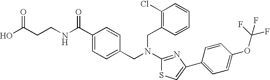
C(CCNC(C1=CC=C(CN(CC2=C(Cl)C=CC=C2)C2=NC(C3=CC=C(OC(F)(F)F)C=C3)=CS2)C=C1)=O)(O)=O
